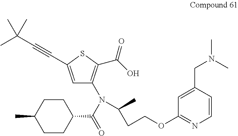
C1=C(C#CC(C)(C)C)SC(C(O)=O)=C1N(C(=O)C1CCC(C)CC1)C(C)CCOC1=NC=CC(CN(C)C)=C1
